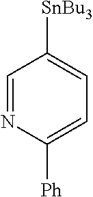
C1=NC([Ph])=CC=C1[SnBu3]
